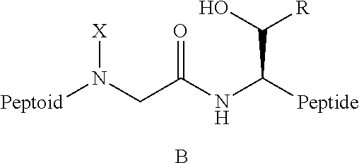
N(C(CN([Peptoid])[X])=O)C([Peptide])C(O)[R].B
